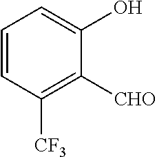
C1=CC([CF3])=C([CHO])C(O)=C1
